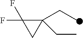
C1(CC)(CC)C(F)(F)C1
